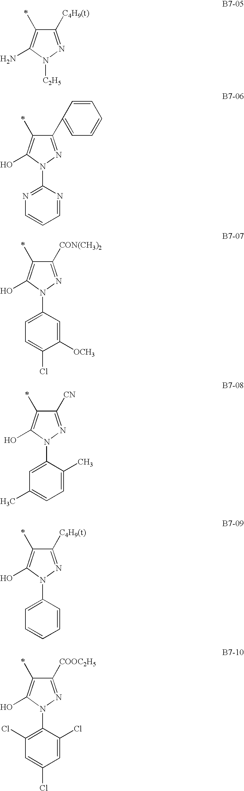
C1([C4H9(t)])=NN([C2H5])C(N)=C1C.C1(C2=CC=CC=C2)=NN(C2=NC=CC=N2)C(O)=C1C.C1([CON(CH3)2])=NN(C2=CC=C(Cl)C([OCH3])=C2)C(O)=C1C.C1([CN])=NN(C2=CC(C)=CC=C2C)C(O)=C1C.C1([C4H9(t)])=NN(C2=CC=CC=C2)C(O)=C1C.C1([COOC2H5])=NN(C2=C(Cl)C=C(Cl)C=C2Cl)C(O)=C1C
